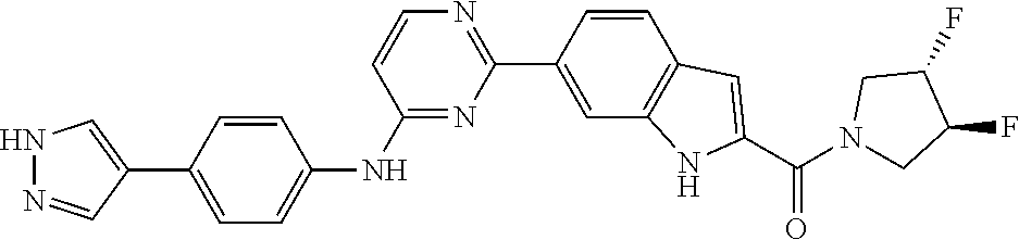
N1=C(NC2=CC=C(C3=CNN=C3)C=C2)C=CN=C1C1=CC2=C(C=C1)C=C(C(N1CC(F)C(F)C1)=O)N2
